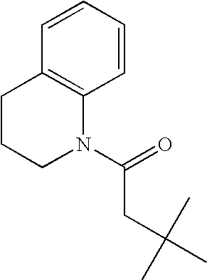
C1CCN(C(=O)CC(C)(C)C)C2=C1C=CC=C2
